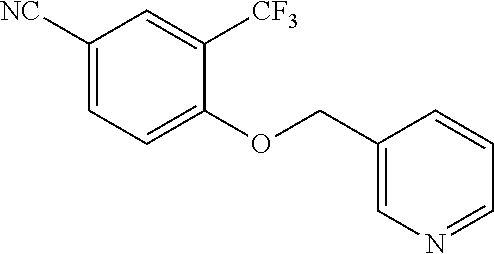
C1([NC])=CC=C(OCC2=CN=CC=C2)C([CF3])=C1
